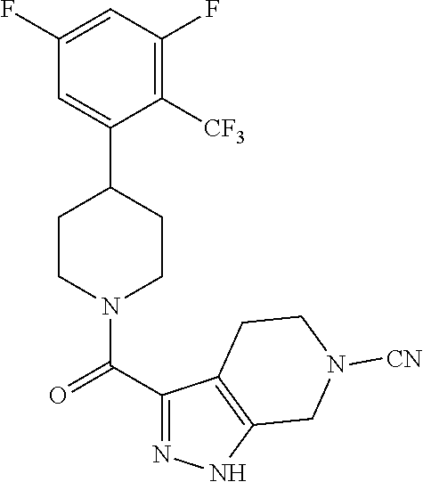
C1(F)=CC(F)=C([CF3])C(C2CCN(C(C3=NNC4=C3CCN([CN])C4)=O)CC2)=C1
